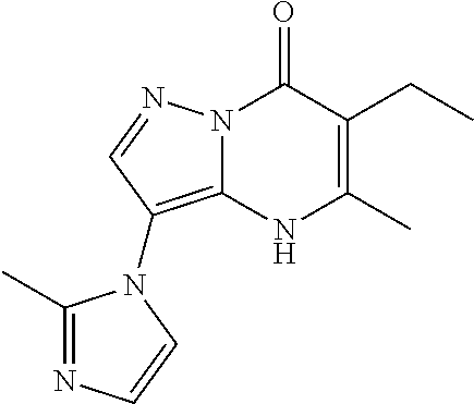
N12C(=C(N3C(C)=NC=C3)C=N1)NC(C)=C(CC)C2=O
